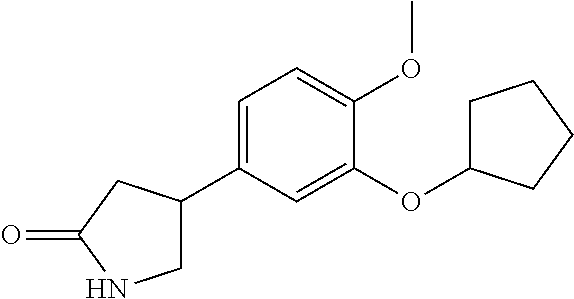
C1=C(C2CNC(=O)C2)C=C(OC2CCCC2)C(OC)=C1
